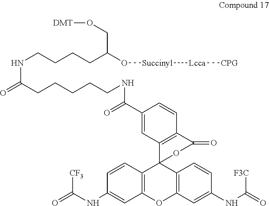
C1=CC2=C(C=C1NC(=O)[CF3])OC1=C(C23C2=C(C=CC(C(=O)NCCCCCC(NCCCCC(O[Succinyl][Lcca][CPG])CO[DMT])=O)=C2)C(=O)O3)C=CC(NC(=O)[F3C])=C1
